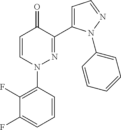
C1=CN(C2=C(F)C(F)=CC=C2)N=C(C2=CC=NN2C2=CC=CC=C2)C1=O
